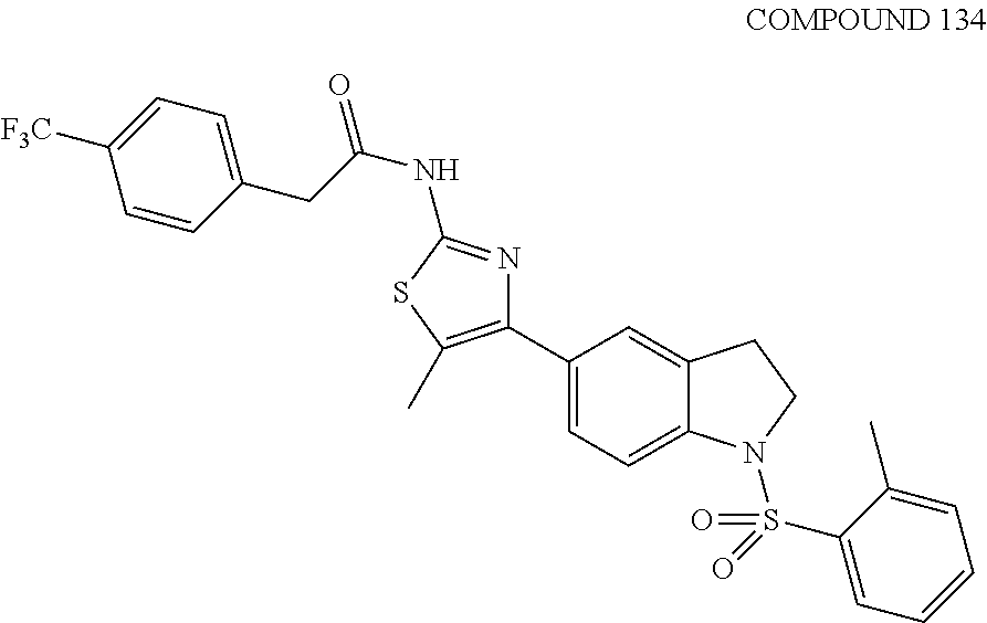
C1(C2=C(C)SC(NC(=O)CC3=CC=C([F3C])C=C3)=N2)=CC=C2C(=C1)CCN2S(C1=CC=CC=C1C)(=O)=O
